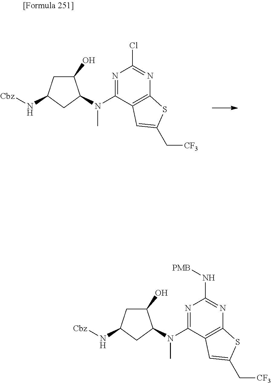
C1(O)CC(N[Cbz])CC1N(C)C1=NC(Cl)=NC2=C1C=C(C[CF3])S2.C1(O)CC(N[Cbz])CC1N(C)C1=NC(N[PMB])=NC2=C1C=C(C[CF3])S2
